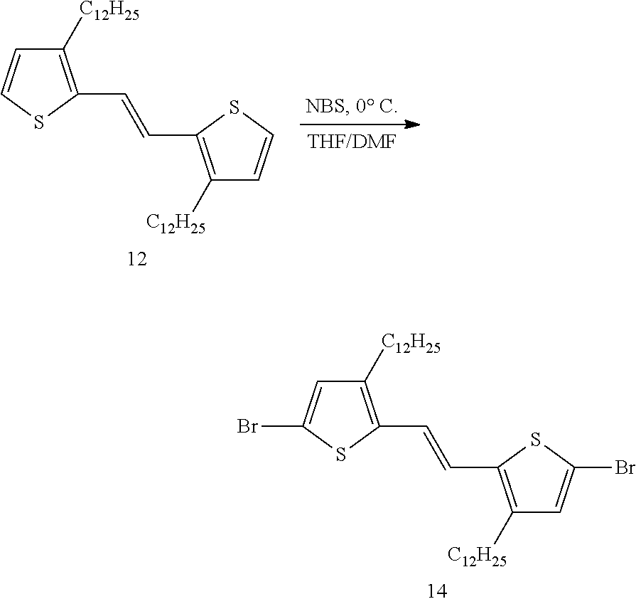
C1([C12H25])=C(C=CC2=C([C12H25])C=C(Br)S2)SC(Br)=C1.C1([C12H25])=C(C=CC2=C([C12H25])C=CS2)SC=C1
